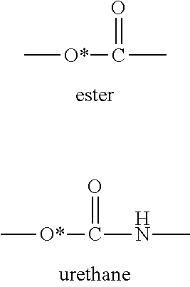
C[O*]C(C)=O.C[O*]C(NC)=O
